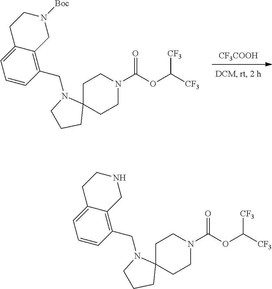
[CF3COOH].C1C2(CCN(C(OC([CF3])[CF3])=O)C1)CCCN2CC1=C2C(=CC=C1)CCN([Boc])C2.C1C2(CCN(C(OC([CF3])[CF3])=O)C1)CCCN2CC1=C2C(=CC=C1)CCNC2
